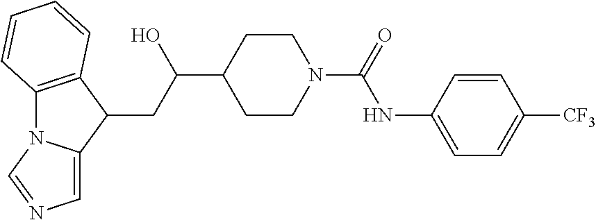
C12=C(C(CC(C3CCN(C(=O)NC4=CC=C([CF3])C=C4)CC3)O)C3=CN=CN13)C=CC=C2
